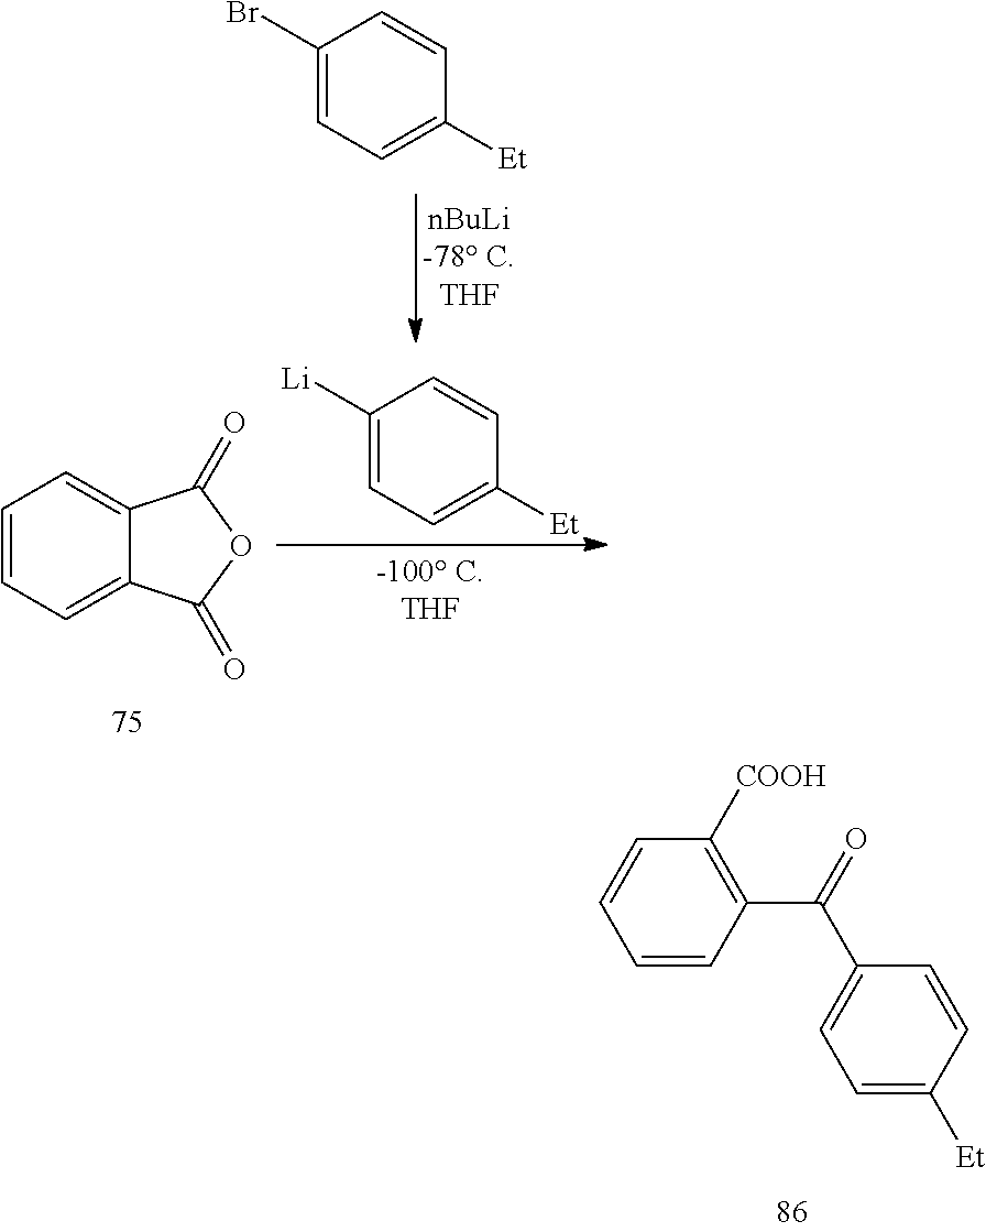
C1=CC(C(C2=CC=C([Et])C=C2)=O)=C([COOH])C=C1.C1=CC=C2C(=C1)C(=O)OC2=O.C1([Li])=CC=C([Et])C=C1.C1(Br)=CC=C([Et])C=C1
